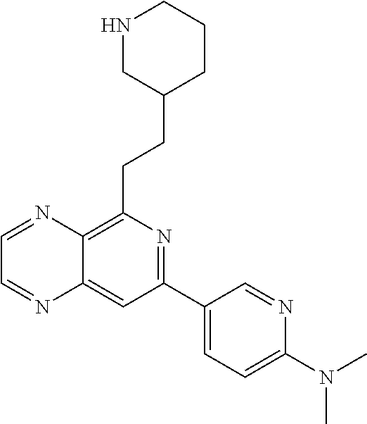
C1=NC2=C(CCC3CCCNC3)N=C(C3=CC=C(N(C)C)N=C3)C=C2N=C1
